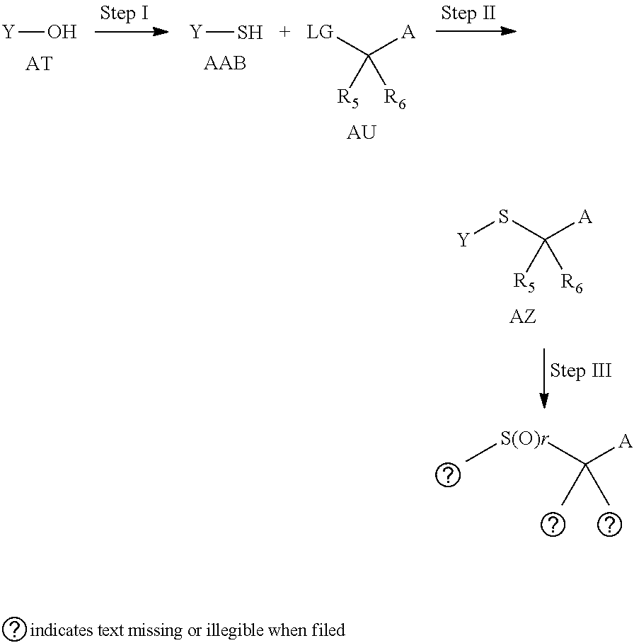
[Y]O.[AT].[LG]C([A])([R5])[R6].[AU].S[Y].[AAB].S(C([A])([R5])[R6])[Y].[AZ].[S(O)r](C)C([A])(C)C
